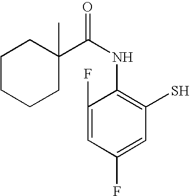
C1(F)=CC(F)=CC(S)=C1NC(=O)C1(C)CCCCC1
